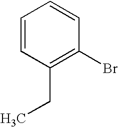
C1=CC(CC)=C(Br)C=C1
